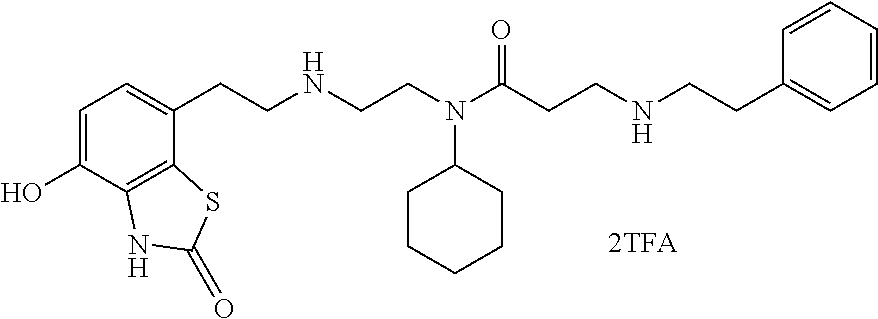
C1=C(O)C2=C(C(CCNCCN(C(CCNCCC3=CC=CC=C3)=O)C3CCCCC3)=C1)SC(=O)N2
